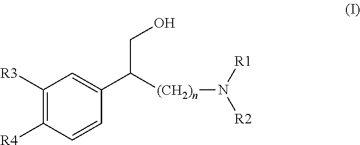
C1([R3])=C([R4])C=CC(C([(CH2)n]N([R2])[R1])CO)=C1
